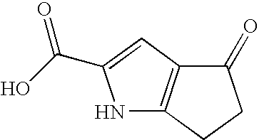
N1C2=C(C=C1C(O)=O)C(=O)CC2
